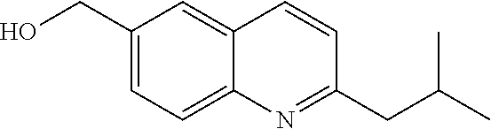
C1(CO)=CC=C2C(=C1)C=CC(CC(C)C)=N2
